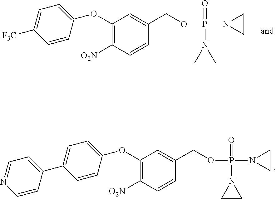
O(C1=C([O2N])C=CC(COP(N2CC2)(=O)N2CC2)=C1)C1=CC=C([F3C])C=C1.O(C1=C([O2N])C=CC(COP(N2CC2)(=O)N2CC2)=C1)C1=CC=C(C2=CC=NC=C2)C=C1
